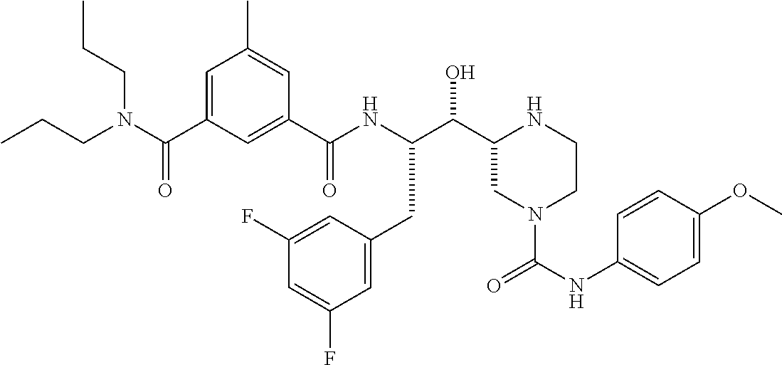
C(C1CN(C(NC2=CC=C(OC)C=C2)=O)CCN1)(O)C(NC(C1=CC(C(N(CCC)CCC)=O)=CC(C)=C1)=O)CC1=CC(F)=CC(F)=C1
